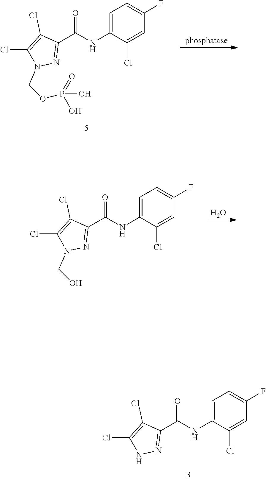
C(C1=NNC(Cl)=C1Cl)(=O)NC1=CC=C(F)C=C1Cl.C(C1=NN(COP(O)(=O)O)C(Cl)=C1Cl)(=O)NC1=CC=C(F)C=C1Cl.C(C1=NN(CO)C(Cl)=C1Cl)(=O)NC1=CC=C(F)C=C1Cl.O
